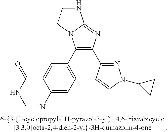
N1CCN2C1=NC(C1=NN(C3CC3)C=C1)=C2C1=CC=C2C(=C1)C(=O)NC=N2
